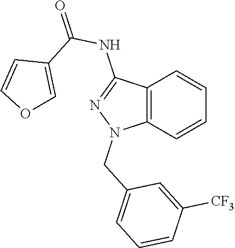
C12=C(C=CC=C1)N(CC1=CC=CC([CF3])=C1)N=C2NC(=O)C1=COC=C1
